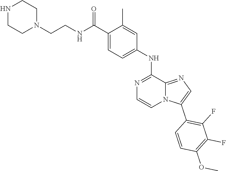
C1(C)=CC(NC2=NC=CN3C2=NC=C3C2=C(F)C(F)=C(OC)C=C2)=CC=C1C(NCCN1CCNCC1)=O
